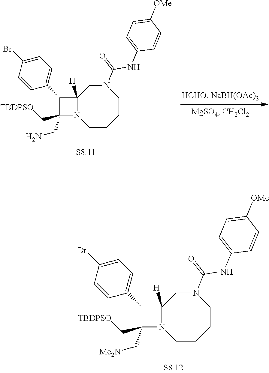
C1C2([H])N(CCCCN1C(NC1=CC=C([OMe])C=C1)=O)C(C[TBDPSO])(CN)C2C1=CC=C(Br)C=C1.C1C2([H])N(CCCCN1C(NC1=CC=C([OMe])C=C1)=O)C(C[TBDPSO])(C[Me2N])C2C1=CC=C(Br)C=C1
